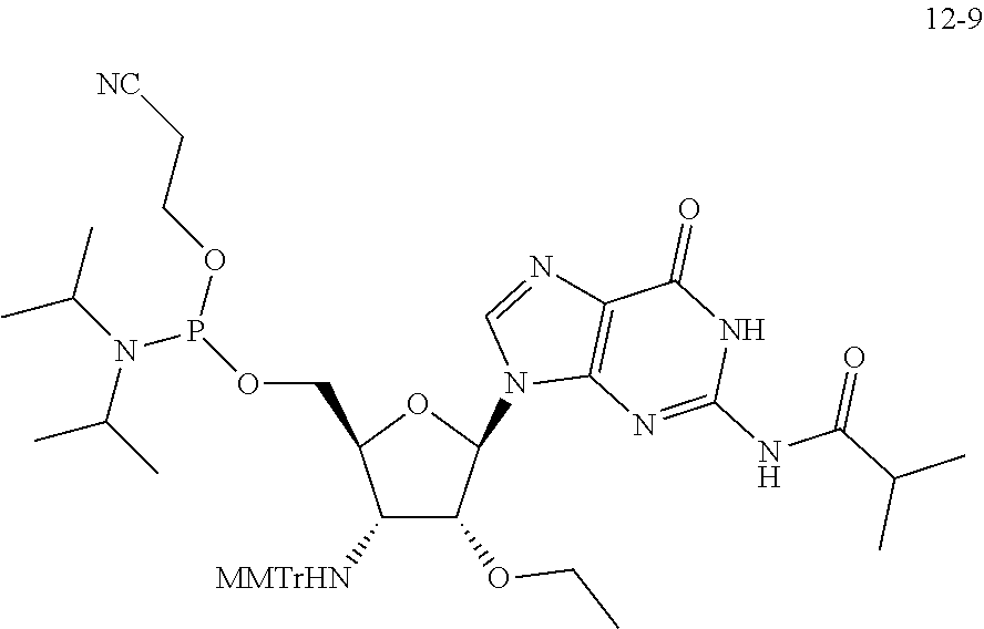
C1([MMTrHN])C(OCC)C(N2C3=C(N=C2)C(=O)NC(NC(C(C)C)=O)=N3)OC1COP(N(C(C)C)C(C)C)OCC[NC]
